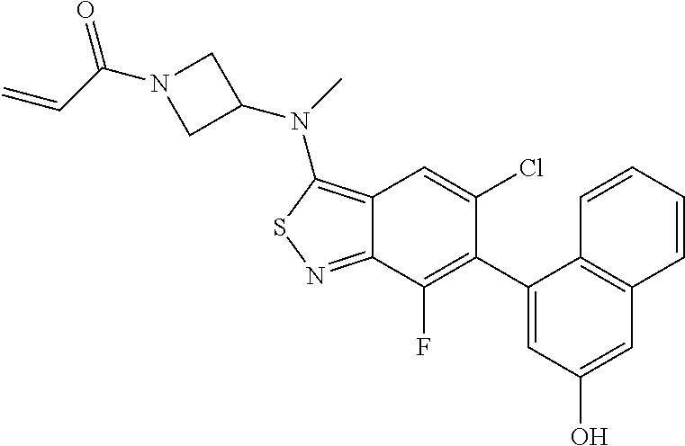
C12=NSC(N(C)C3CN(C(C=C)=O)C3)=C1C=C(Cl)C(C1=CC(O)=CC3=C1C=CC=C3)=C2F
